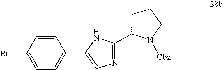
C1=CC(Br)=CC=C1C1=CN=C(C2CCCN2[Cbz])N1
